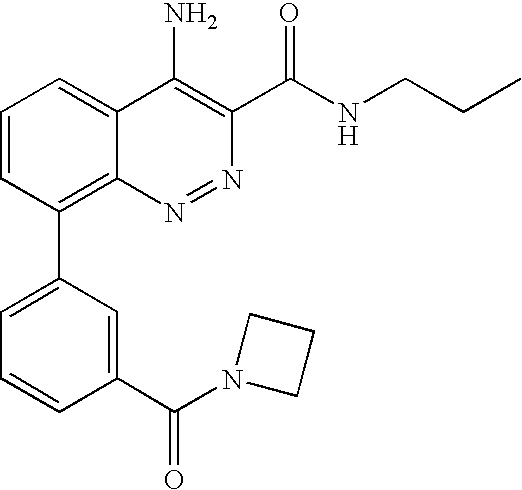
C1=CC(C(=O)N2CCC2)=CC(C2=C3N=NC(C(NCCC)=O)=C(N)C3=CC=C2)=C1
